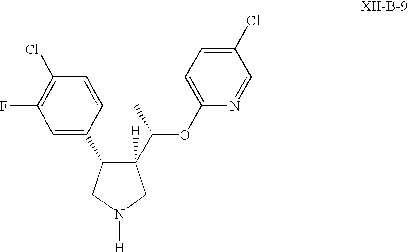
C1(C2C([H])(C(C)OC3=CC=C(Cl)C=N3)CN([H])C2)=CC(F)=C(Cl)C=C1
